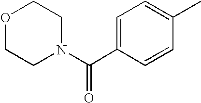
C1=C(C(N2CCOCC2)=O)C=CC(C)=C1
